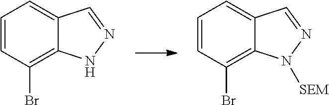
C1=CC(Br)=C2C(=C1)C=NN2.C1=CC(Br)=C2C(=C1)C=NN2[SEM]
